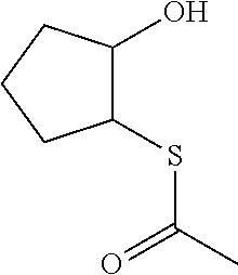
C1(SC(C)=O)C(O)CCC1
